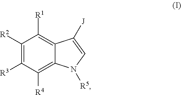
C1([R2])=C([R3])C([R4])=C2C(=C1[R1])C([J])=CN2[R5]
